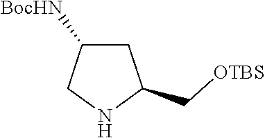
N1C(C[OTBS])CC([BocHN])C1
